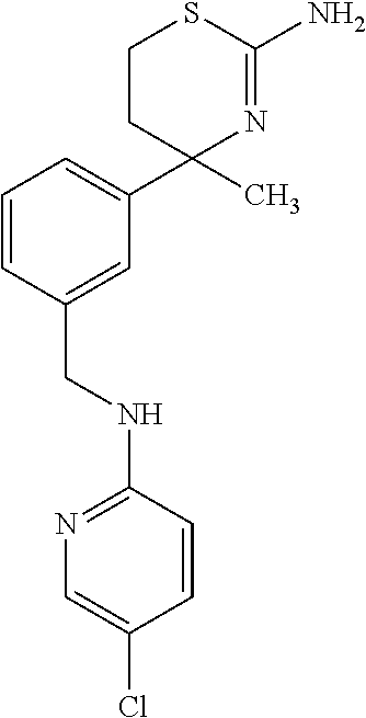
C1(C2(C)N=C(N)SCC2)=CC=CC(CNC2=NC=C(Cl)C=C2)=C1
